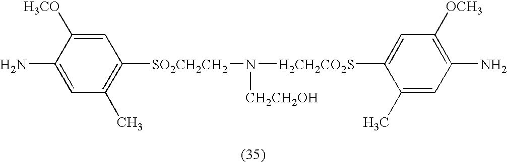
C1=C(N)C([H3CO])=CC([SO2CH2CH2]N([H2CH2CO2S]C2=CC([OCH3])=C(N)C=C2C)[CH2CH2OH])=C1C
